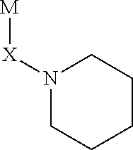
[M][X]N1CCCCC1
